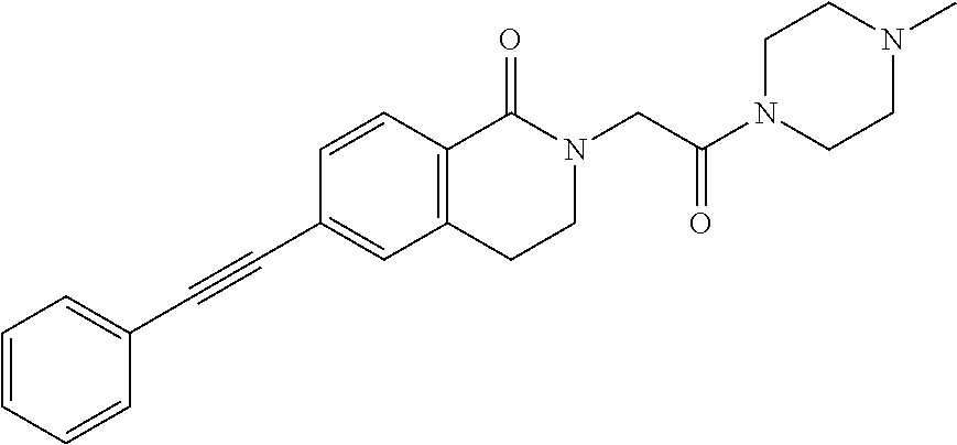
C1=CC=CC(C#CC2=CC3=C(C=C2)C(=O)N(CC(N2CCN(C)CC2)=O)CC3)=C1
